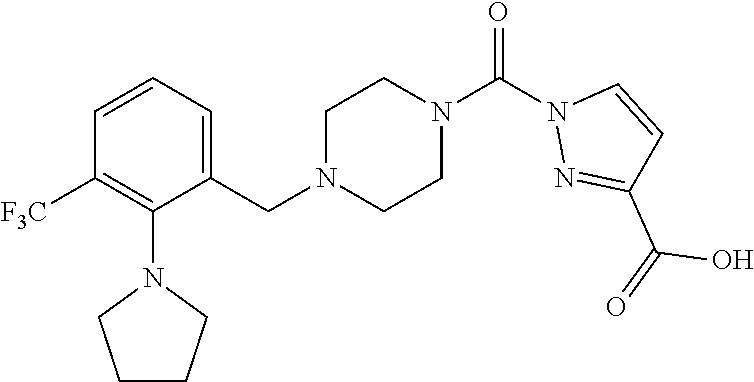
C1=CC=C(CN2CCN(C(N3N=C(C(O)=O)C=C3)=O)CC2)C(N2CCCC2)=C1[F3C]
